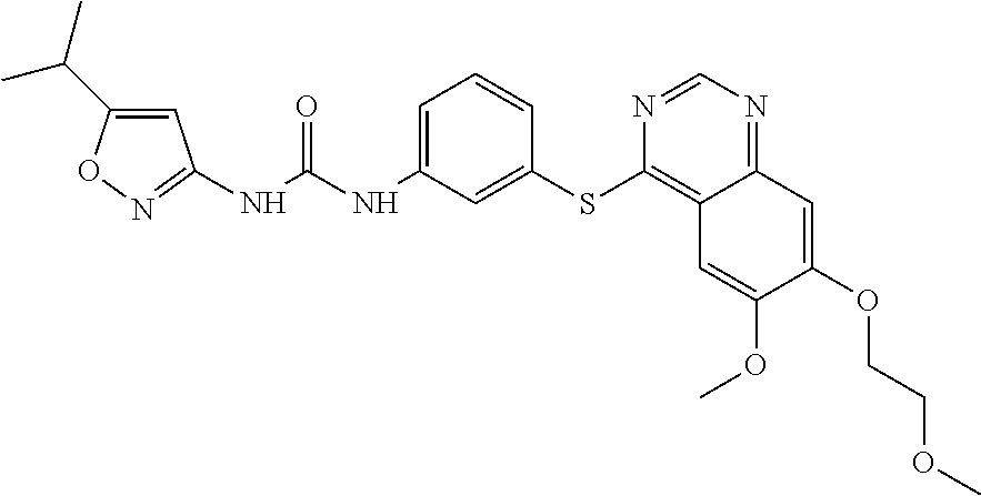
C1=C(C(C)C)ON=C1NC(NC1=CC=CC(SC2=C3C(=NC=N2)C=C(OCCOC)C(OC)=C3)=C1)=O
